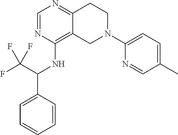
C1=NC(N2CCC3=NC=NC(NC(C4=CC=CC=C4)C(F)(F)F)=C3C2)=CC=C1C
